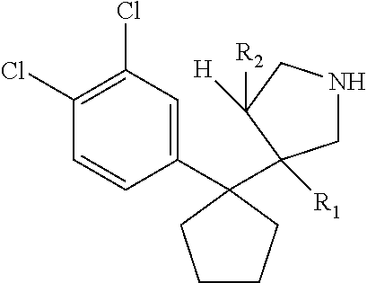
C1(Cl)=C(Cl)C=C(C2(C3([R1])CNCC3([H])[R2])CCCC2)C=C1
